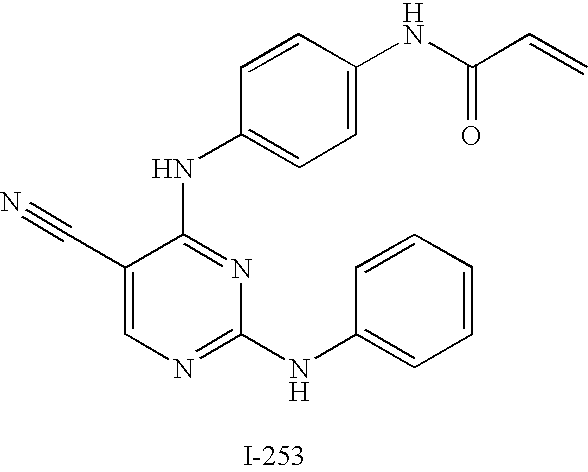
N(C1=NC(NC2=CC=CC=C2)=NC=C1C#N)C1=CC=C(NC(C=C)=O)C=C1
